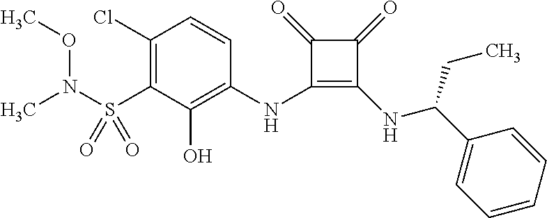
C1(Cl)=C(S(N(OC)C)(=O)=O)C(O)=C(NC2=C(NC(C3=CC=CC=C3)CC)C(=O)C2=O)C=C1
